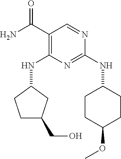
O=C(C1=C(NC2CCC(CO)C2)N=C(NC2CCC(OC)CC2)N=C1)N
